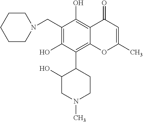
C1(CN2CCCCC2)=C(O)C(C2C(O)CN(C)CC2)=C2C(=C1O)C(=O)C=C(C)O2
